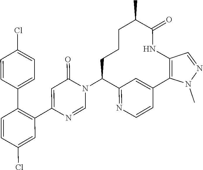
C1=NC(C2=C(C3=CC=C(Cl)C=C3)C=CC(Cl)=C2)=CC(=O)N1C1C2=NC=CC(=C2)C2=C(C=NN2C)NC(=O)C(C)CCC1
